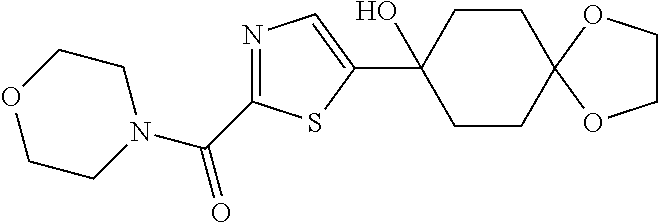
C1CC2(CCC1(C1=CN=C(C(N3CCOCC3)=O)S1)O)OCCO2
